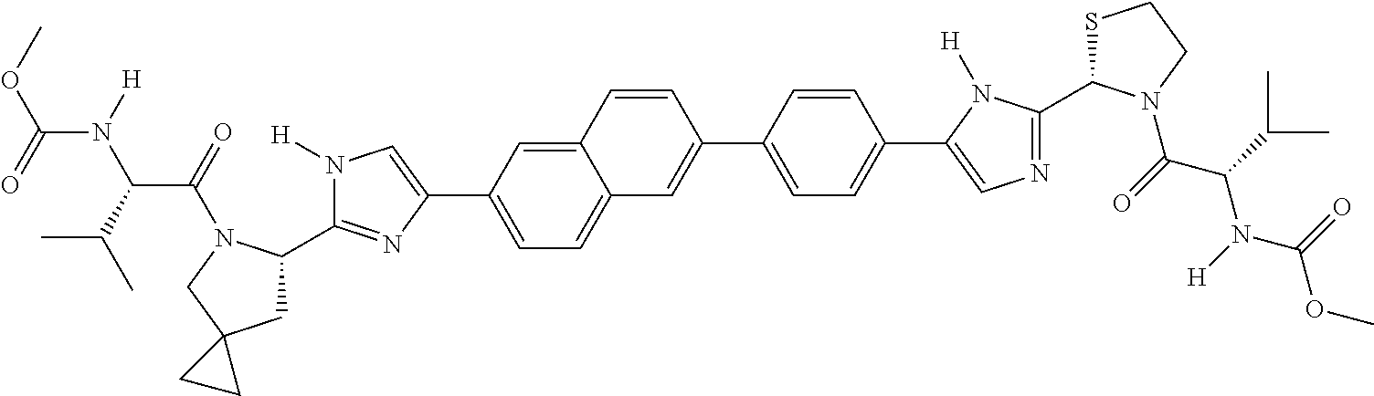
COC(=O)N([H])C(C(C)C)C(=O)N1C(C2=NC(C3=CC=C4C(=C3)C=CC(C3=CC=C(C5=CN=C(C6SCCN6C(C(C(C)C)N([H])C(=O)OC)=O)N5[H])C=C3)=C4)=CN2[H])CC2(C1)CC2
